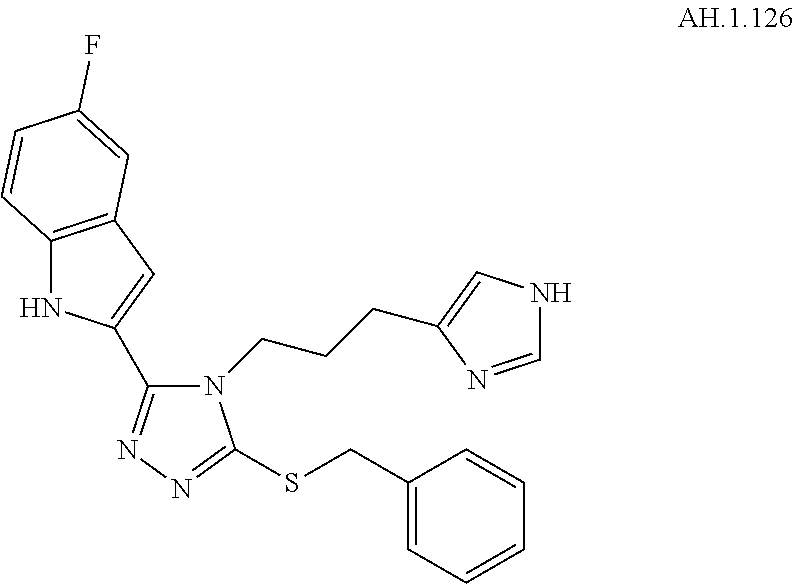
C1(C2=CC3=C(N2)C=CC(F)=C3)=NN=C(SCC2=CC=CC=C2)N1CCCC1=CNC=N1
